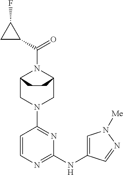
C12CN(C3=NC(NC4=CN([Me])N=C4)=NC=C3)CC(N1C(=O)C1CC1F)CC2
